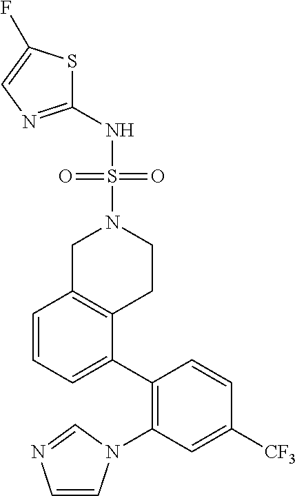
C1(NS(=O)(N2CC3=C(CC2)C(C2=C(N4C=CN=C4)C=C([CF3])C=C2)=CC=C3)=O)=NC=C(F)S1
